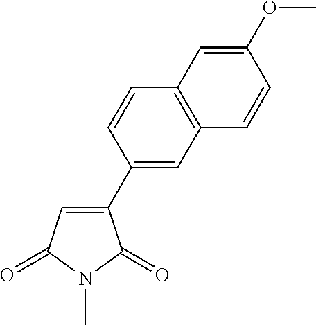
N1(C)C(=O)C(C2=CC3=C(C=C2)C=C(OC)C=C3)=CC1=O
